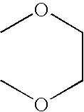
C(COC)OC
